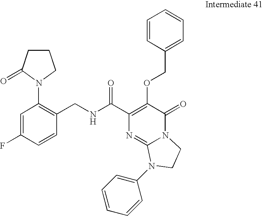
N(C(C1=C(OCC2=CC=CC=C2)C(=O)N2C(=N1)N(C1=CC=CC=C1)CC2)=O)CC1=C(N2CCCC2=O)C=C(F)C=C1
